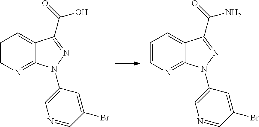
C1=CN=C2C(=C1)C(C(=O)O)=NN2C1=CN=CC(Br)=C1.C1=CN=C2C(=C1)C(C(=O)N)=NN2C1=CN=CC(Br)=C1
